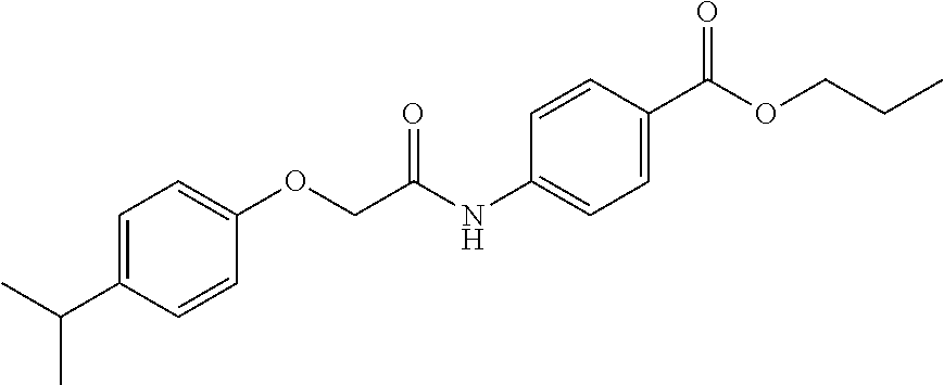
C1(NC(COC2=CC=C(C(C)C)C=C2)=O)=CC=C(C(=O)OCCC)C=C1
